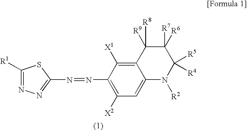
C1([R1])=NN=C(N=NC2=C([X2])C=C3C(=C2[X1])C([R9])([R8])C([R6])([R7])C([R5])([R4])N3[R2])S1
